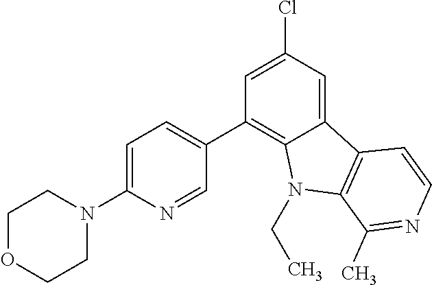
C1=C(Cl)C=C2C(=C1C1=CC=C(N3CCOCC3)N=C1)N(CC)C1=C2C=CN=C1C
